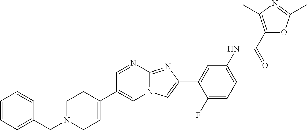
C1=NC2=NC(C3=CC(NC(C4=C(C)N=C(C)O4)=O)=CC=C3F)=CN2C=C1C1=CCN(CC2=CC=CC=C2)CC1
